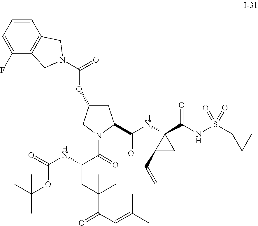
C1C(OC(=O)N2CC3=C(C=CC=C3F)C2)CN(C(=O)C(NC(=O)OC(C)(C)C)CC(C(C=C(C)C)=O)(C)C)C1C(NC1(C(NS(C2CC2)(=O)=O)=O)C(C=C)C1)=O
